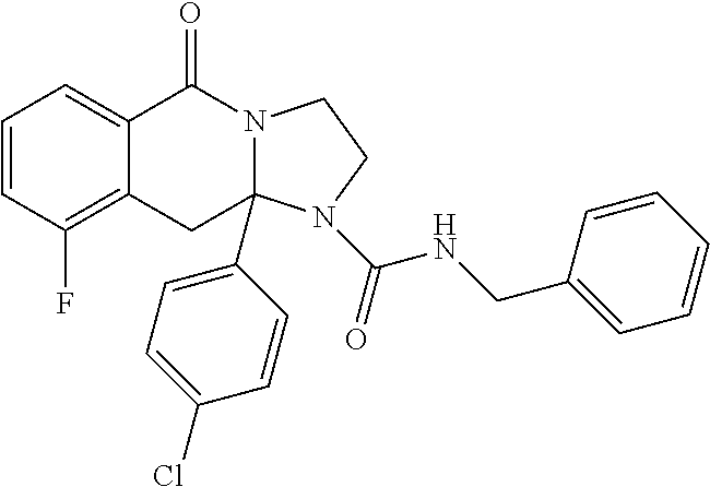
C1=CC(F)=C2C(=C1)C(=O)N1CCN(C(NCC3=CC=CC=C3)=O)C1(C1=CC=C(Cl)C=C1)C2
